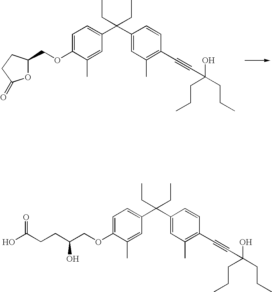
C1=C(OCC2OC(=O)CC2)C(C)=CC(C(C2=CC(C)=C(C#CC(O)(CCC)CCC)C=C2)(CC)CC)=C1.C1=C(OCC(O)CCC(O)=O)C(C)=CC(C(C2=CC(C)=C(C#CC(O)(CCC)CCC)C=C2)(CC)CC)=C1
